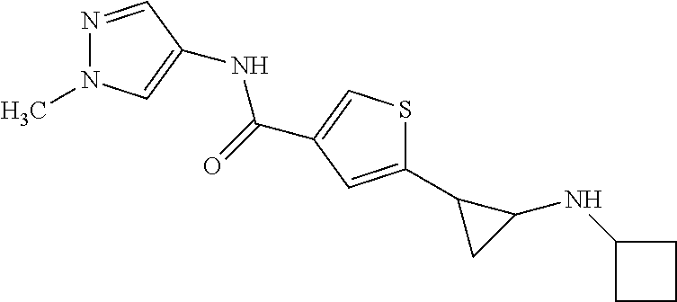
C1(C2CC2NC2CCC2)=CC(C(=O)NC2=CN(C)N=C2)=CS1
